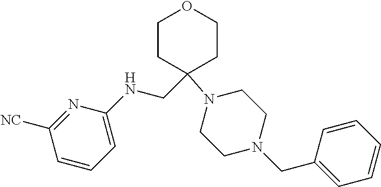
C1CC(N2CCN(CC3=CC=CC=C3)CC2)(CNC2=CC=CC([NC])=N2)CCO1
